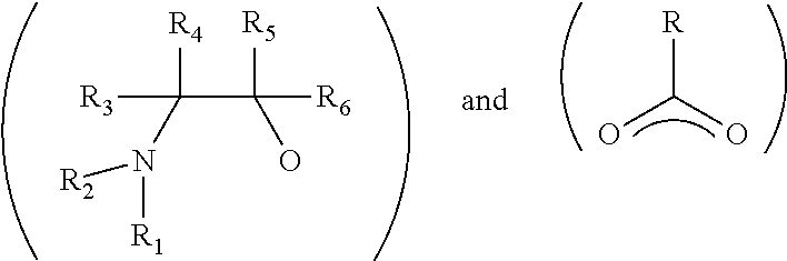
C(C([R5])([R6])O)([R4])([R3])N([R1])[R2].C([R])(O)O
